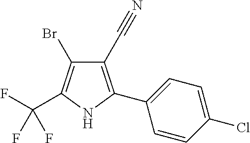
C1(C#N)=C(C2=CC=C(Cl)C=C2)NC(C(F)(F)F)=C1Br
